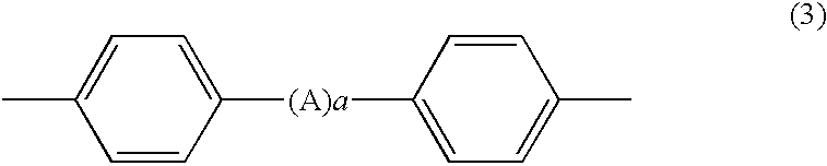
C1([(A)a]C2=CC=C(C)C=C2)=CC=C(C)C=C1
